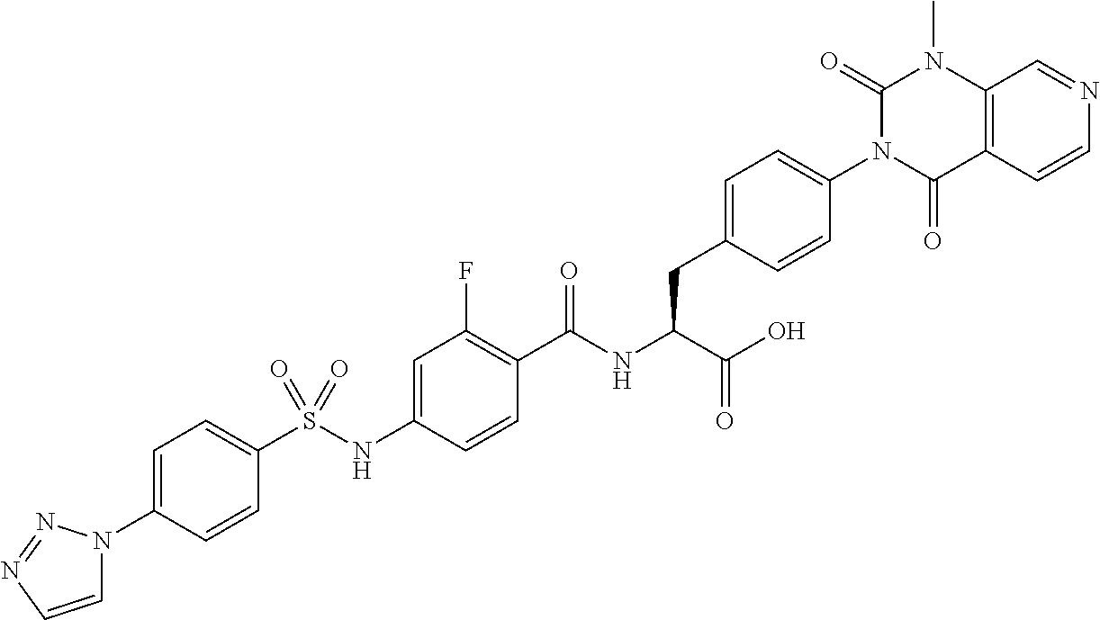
C12=C(C=CN=C1)C(=O)N(C1=CC=C(CC(C(=O)O)NC(=O)C3=C(F)C=C(NS(C4=CC=C(N5C=CN=N5)C=C4)(=O)=O)C=C3)C=C1)C(=O)N2C
